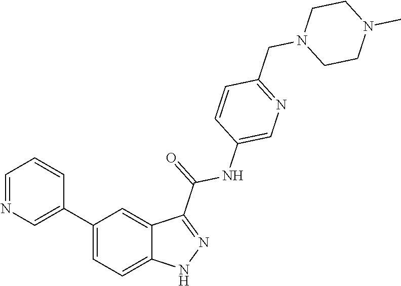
C1(C2=CN=CC=C2)=CC=C2C(=C1)C(C(=O)NC1=CN=C(CN3CCN(C)CC3)C=C1)=NN2
